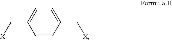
C1=CC(C[X])=CC=C1C[X]
